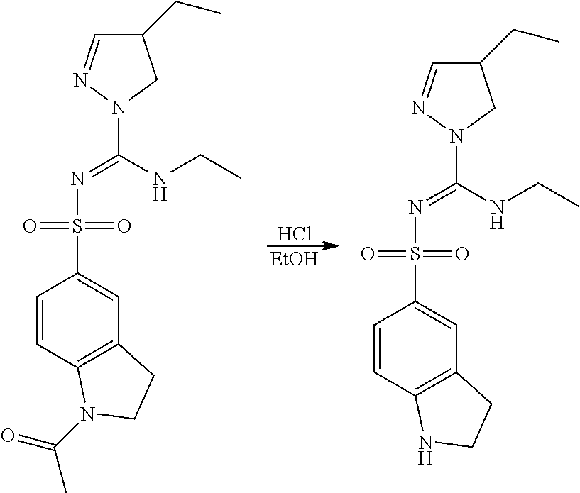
C1=CC2=C(C=C1S(N=C(NCC)N1N=CC(CC)C1)(=O)=O)CCN2C(=O)C.Cl.[EtOH].C1=CC2=C(C=C1S(N=C(NCC)N1N=CC(CC)C1)(=O)=O)CCN2
